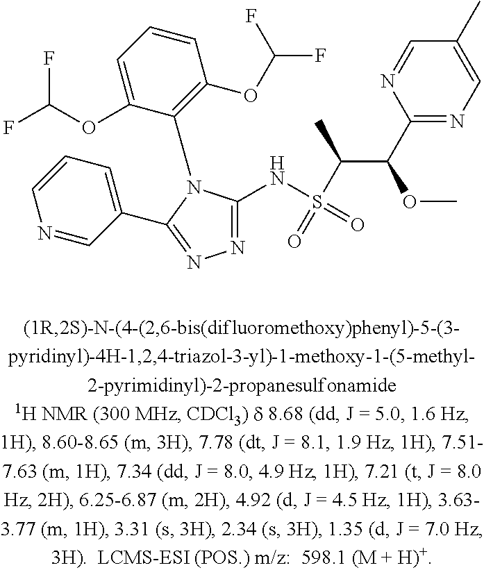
N1=CC(C2=NN=C(NS(=O)(C(C)C(OC)C3=NC=C(C)C=N3)=O)N2C2=C(OC(F)F)C=CC=C2OC(F)F)=CC=C1
